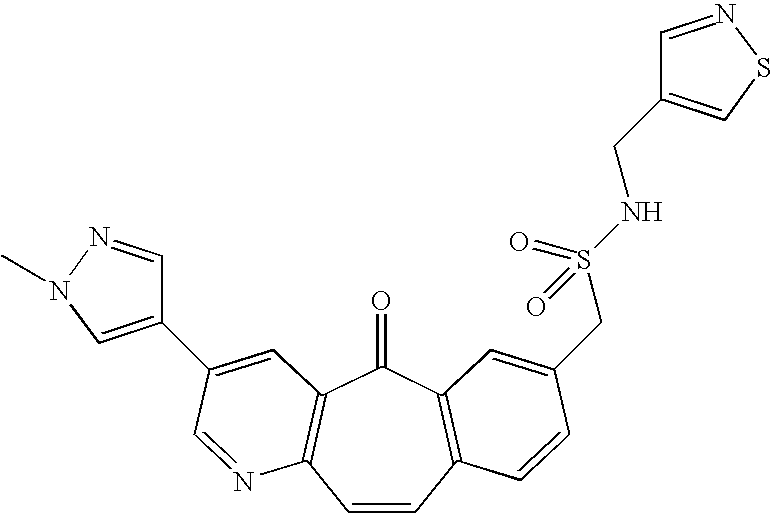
C1=CC2=C(C(=O)C3=C1N=CC(C1=CN(C)N=C1)=C3)C=C(CS(NCC1=CSN=C1)(=O)=O)C=C2
